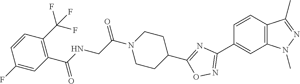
C1=CC2=C(C=C1C1=NOC(C3CCN(C(CNC(C4=C(C(F)(F)F)C=CC(F)=C4)=O)=O)CC3)=N1)N(C)N=C2C
